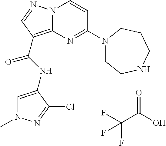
FC(F)(C(=O)O)F.N(C(=O)C1=C2N(N=C1)C=CC(N1CCNCCC1)=N2)C1=CN(C)N=C1Cl
